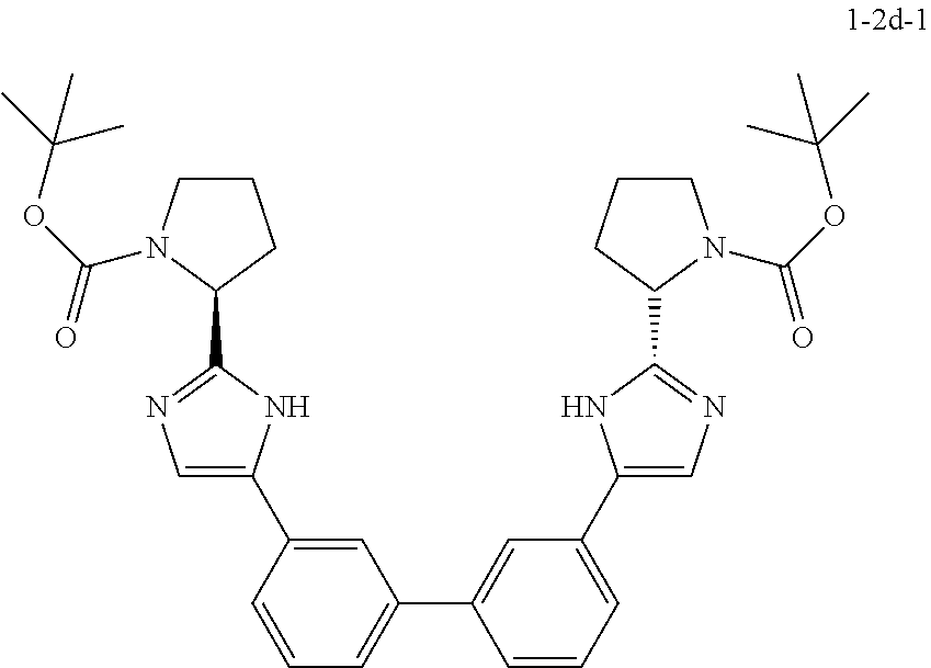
C1=C(C2=CN=C(C3CCCN3C(OC(C)(C)C)=O)N2)C=CC=C1C1=CC(C2=CN=C(C3CCCN3C(=O)OC(C)(C)C)N2)=CC=C1
